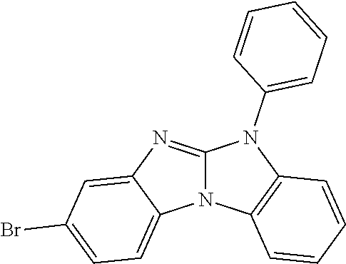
N12C(=NC3=CC(Br)=CC=C13)N(C1=CC=CC=C1)C1=C2C=CC=C1
